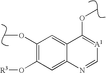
C1(OC)=C(O[R3])C=C2C(=C1)C(OC)=[A1]C=N2
